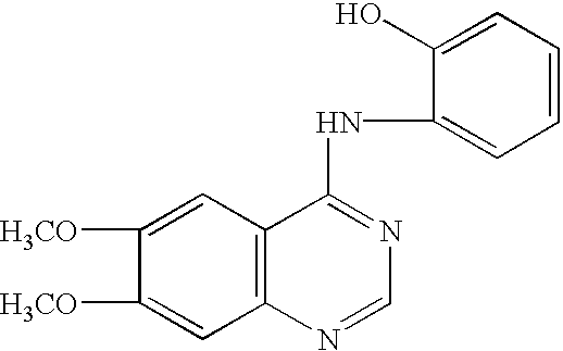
C1([H3CO])=CC2=C(C=C1[H3CO])C(NC1=CC=CC=C1O)=NC=N2
